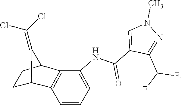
N1(C)N=C(C(F)F)C(C(NC2=CC=CC3=C2C2CCC3C2=C(Cl)Cl)=O)=C1
